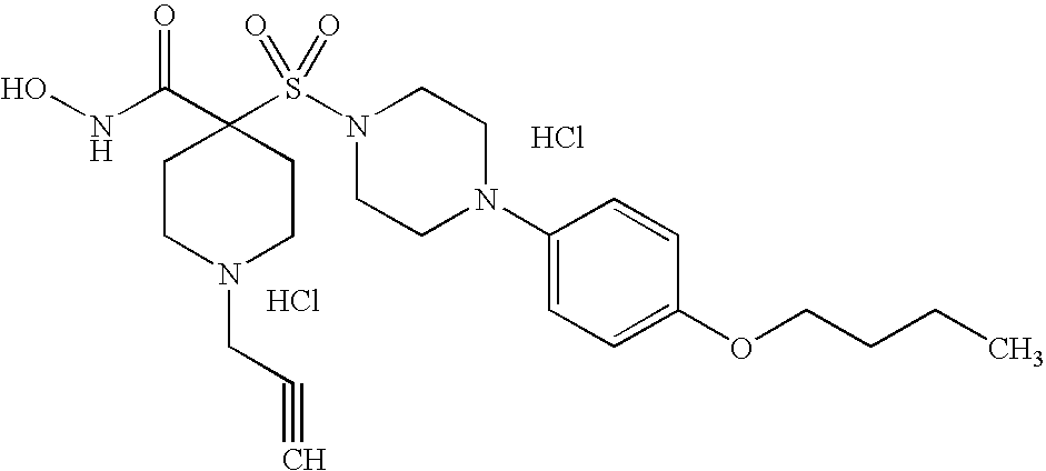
ONC(C1(S(N2CCN(C3=CC=C(OCCCC)C=C3)CC2)(=O)=O)CCN(CC#C)CC1)=O.Cl.Cl
